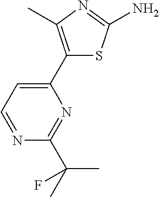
NC1=NC(C)=C(C2=CC=NC(C(F)(C)C)=N2)S1
